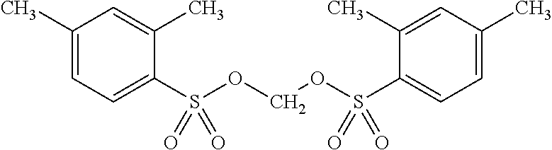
C1(C)=CC=C(S(OCOS(C2=CC=C(C)C=C2C)(=O)=O)(=O)=O)C(C)=C1
